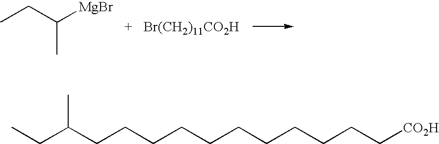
CCC([MgBr])C.[Br(CH2)11CO2H].C(CCCCCCCCCCC[CO2H])(C)CC
